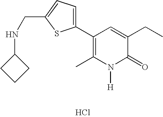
C1(C2=CC=C(CNC3CCC3)S2)=C(C)N([H])C(=O)C(CC)=C1.Cl
